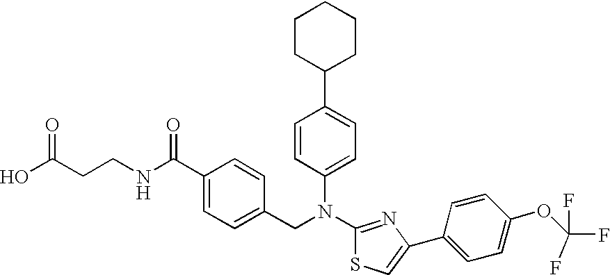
C1CC(C2=CC=C(N(C3=NC(C4=CC=C(OC(F)(F)F)C=C4)=CS3)CC3=CC=C(C(NCCC(O)=O)=O)C=C3)C=C2)CCC1
